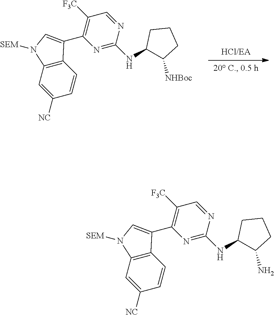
N1=C(NC2C([NHBoc])CCC2)N=CC([F3C])=C1C1=CN([SEM])C2=C1C=CC([NC])=C2.N1=C(NC2C(N)CCC2)N=CC([F3C])=C1C1=CN([SEM])C2=C1C=CC([NC])=C2
